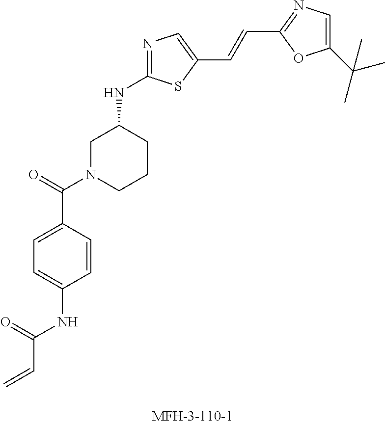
C=CC(NC1=CC=C(C(=O)N2CCCC(NC3=NC=C(C=CC4=NC=C(C(C)(C)C)O4)S3)C2)C=C1)=O
